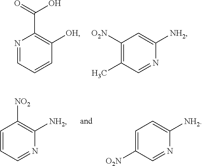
N1=CC=CC([OH])=C1C(=O)O.C1([O2N])=C(C)C=NC([NH2])=C1.C1=CC=NC([NH2])=C1[NO2].C1=C([O2N])C=NC([NH2])=C1
